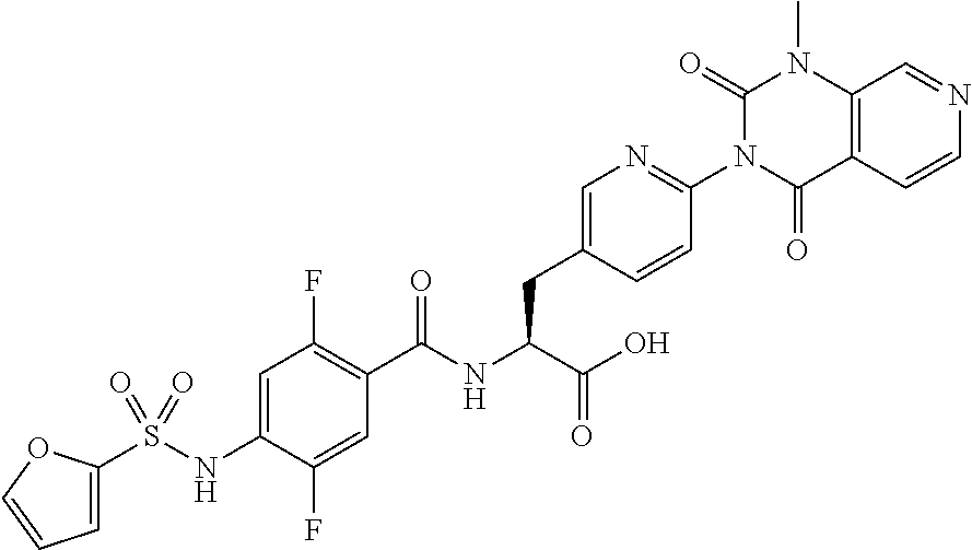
C12=C(C=CN=C1)C(=O)N(C1=NC=C(CC(C(=O)O)NC(=O)C3=C(F)C=C(NS(C4=CC=CO4)(=O)=O)C(F)=C3)C=C1)C(=O)N2C
